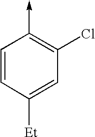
C1=CC(->C)=C(Cl)C=C1[Et]
